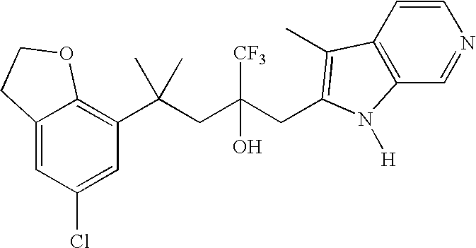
C12=CC(Cl)=CC(C(CC(CC3=C(C)C4=C(C=NC=C4)N3[H])([CF3])O)(C)C)=C1OCC2
